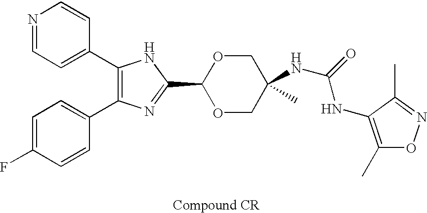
C1(C2=CC=NC=C2)=C(C2=CC=C(F)C=C2)N=C(C2OCC(NC(NC3=C(C)ON=C3C)=O)(C)CO2)N1
